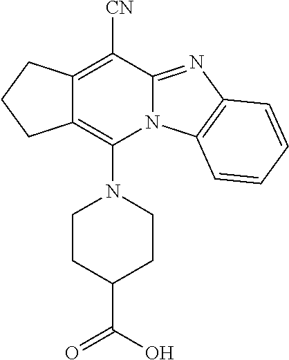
C12=C(N3CCC(C(=O)O)CC3)N3C(=NC4=C3C=CC=C4)C([CN])=C1CCC2
